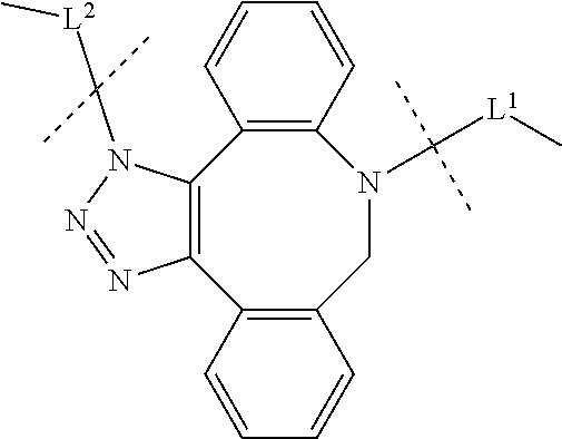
C12=C(CN(C([L1]C)(C)C)C3=C(C4=C1N=NN4C([L2]C)(C)C)C=CC=C3)C=CC=C2
